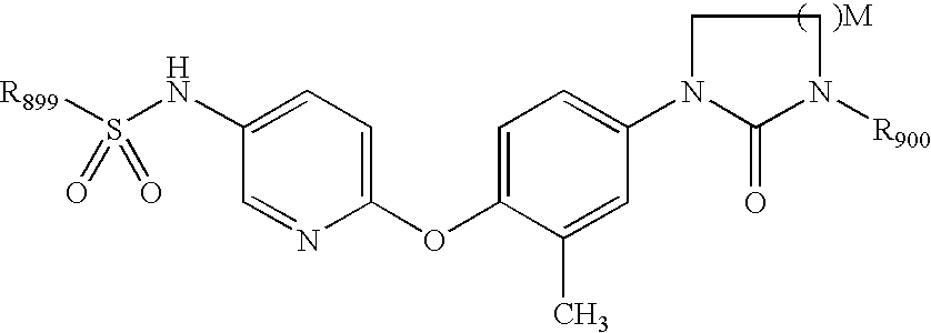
[R899]S(NC1=CC=C(OC2=CC=C(N3C(=O)N([R900])CC3)C=C2C)N=C1)(=O)=O
